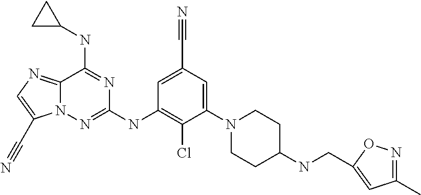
C12=NC=C(C#N)N1N=C(NC1=C(Cl)C(N3CCC(NCC4=CC(C)=NO4)CC3)=CC(C#N)=C1)N=C2NC1CC1
